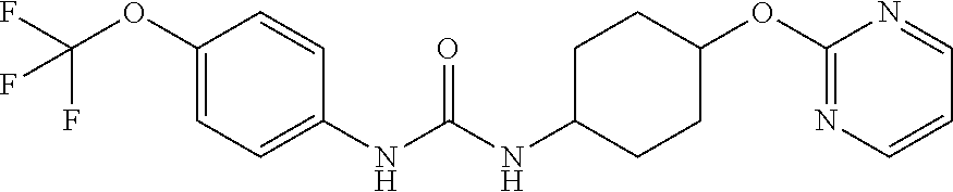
C1(OC(F)(F)F)=CC=C(NC(NC2CCC(OC3=NC=CC=N3)CC2)=O)C=C1
